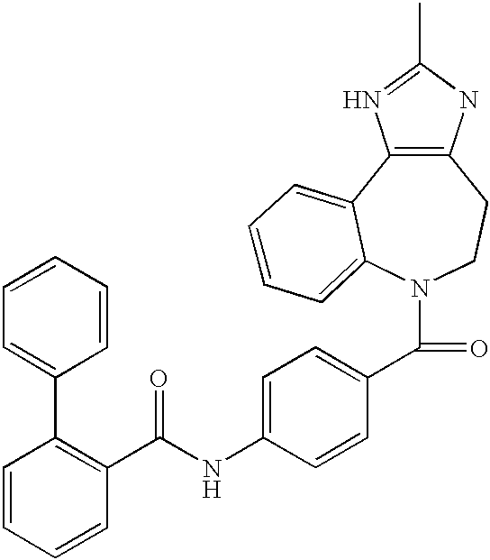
C12=C(NC(C)=N1)CCN(C(=O)C1=CC=C(NC(C3=C(C4=CC=CC=C4)C=CC=C3)=O)C=C1)C1=CC=CC=C21
